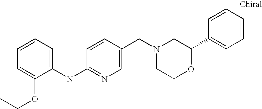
C1(NC2=NC=C(CN3CCOC(C4=CC=CC=C4)C3)C=C2)=CC=CC=C1OCC
